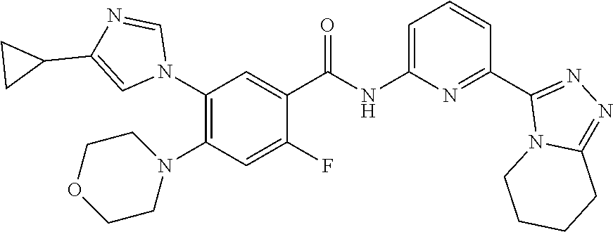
C1(N2C=NC(C3CC3)=C2)=C(N2CCOCC2)C=C(F)C(C(NC2=CC=CC(C3=NN=C4N3CCCC4)=N2)=O)=C1
